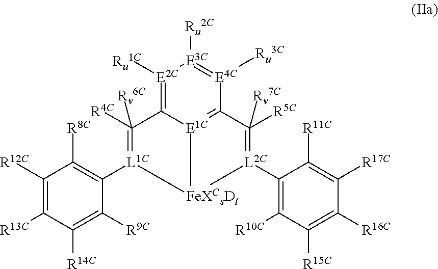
C1([R12C])=C([R13C])C([R14C])=C([R9C])C([L1C]2=C([R4C])([Rv6C])C3=[E2C]([Ru1C])[E3C]([Ru2C])=[E4C]([Ru3C])C4=[E1C]3[FeXCsDt]2[L2C](C2=C([R10C])C([R15C])=C([R16C])C([R17C])=C2[R11C])=C4([R5C])[Rv7C])=C1[R8C]
